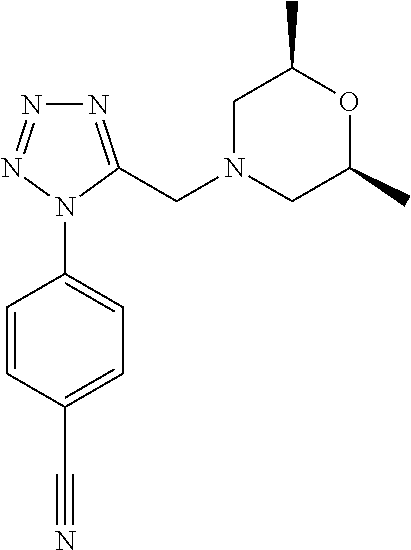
C1=C(C#N)C=CC(N2C(CN3CC(C)OC(C)C3)=NN=N2)=C1
